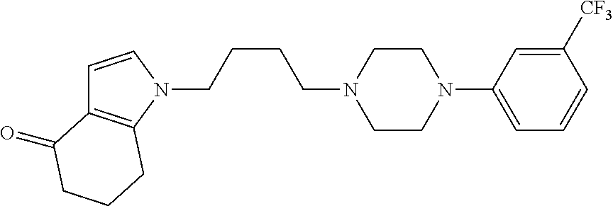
C1=CN(CCCCN2CCN(C3=CC=CC([CF3])=C3)CC2)C2=C1C(=O)CCC2
